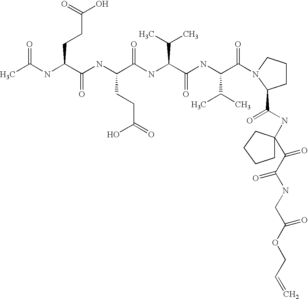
CC(NC(C(NC(C(NC(C(NC(C(=O)N1CCCC1C(NC1(C(C(NCC(OCC=C)=O)=O)=O)CCCC1)=O)C(C)C)=O)C(C)C)=O)CCC(=O)O)=O)CCC(O)=O)=O
